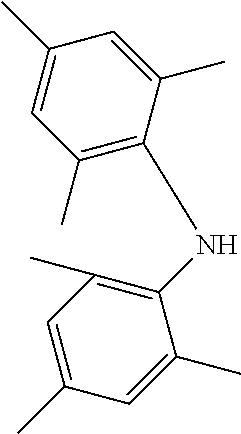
C1(C)=CC(C)=C(NC2=C(C)C=C(C)C=C2C)C(C)=C1
